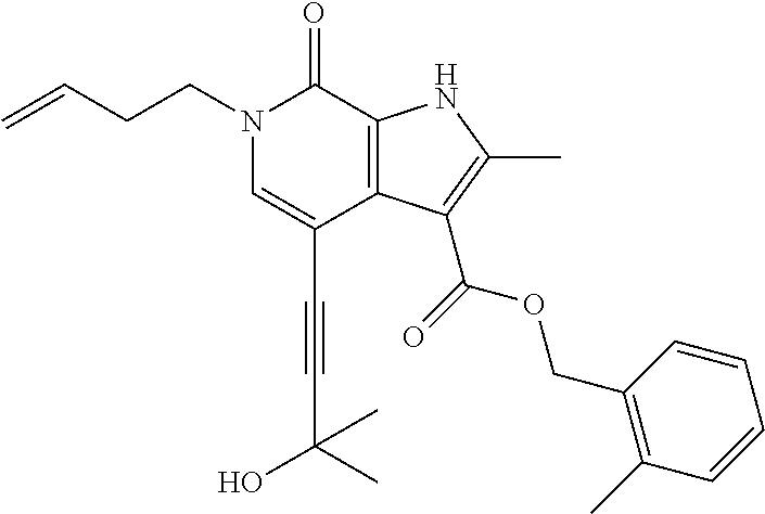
C(C1=CN(CCC=C)C(=O)C2=C1C(C(=O)OCC1=C(C)C=CC=C1)=C(C)N2)#CC(O)(C)C
